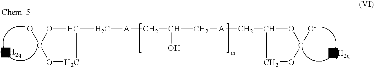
OC1OC(C[A]CC(O)C[A]CC2OC(O)OC2)CO1
